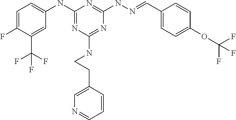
C1=C(F)C(C(F)(F)F)=CC(NC2=NC(NCCC3=CN=CC=C3)=NC(NN=CC3=CC=C(OC(F)(F)F)C=C3)=N2)=C1
